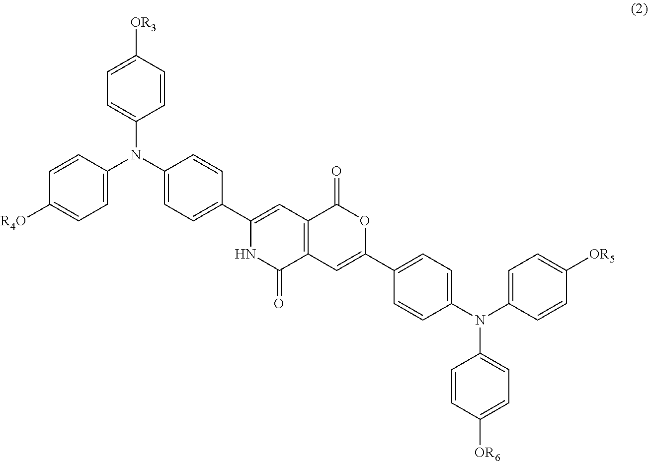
C1=C(N(C2=CC=C(C3=CC4=C(C(=O)N3)C=C(C3=CC=C(N(C5=CC=C([OR6])C=C5)C5=CC=C([OR5])C=C5)C=C3)OC4=O)C=C2)C2=CC=C([OR3])C=C2)C=CC([R4O])=C1
